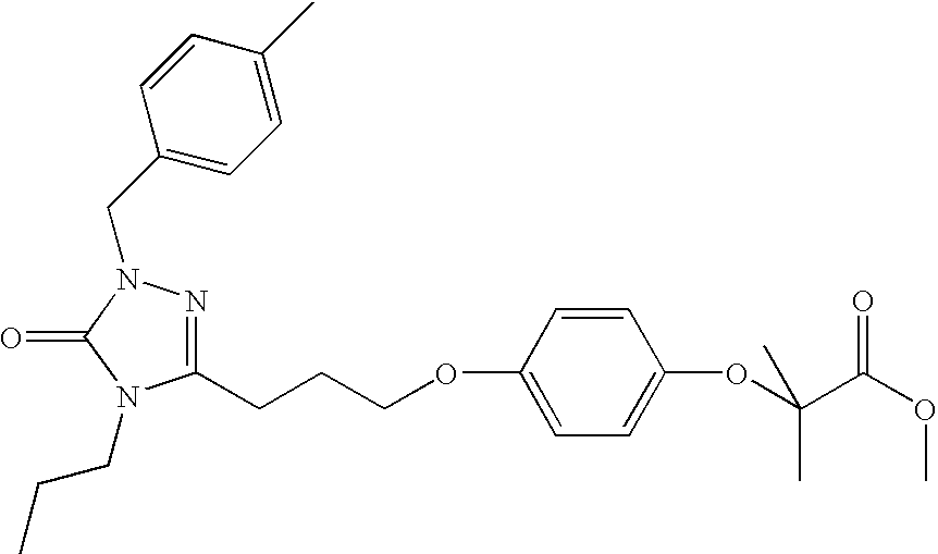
C1(CCCOC2=CC=C(OC(C(OC)=O)(C)C)C=C2)=NN(CC2=CC=C(C)C=C2)C(=O)N1CCC
